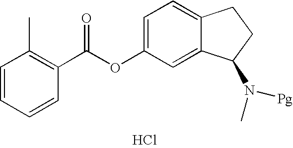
C1=C(OC(C2=C(C)C=CC=C2)=O)C=C2C(=C1)CCC2N(C)[Pg].Cl
